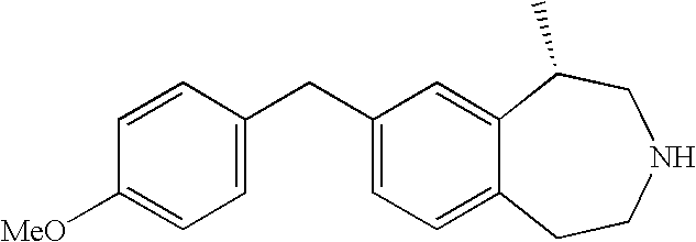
C1=CC(CC2=CC=C3C(=C2)C(C)CNCC3)=CC=C1[MeO]
